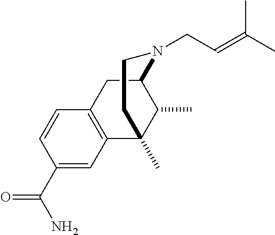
C1(C(N)=O)=CC2=C(C=C1)CC1N(CC=C(C)C)CCC2(C)C1C
